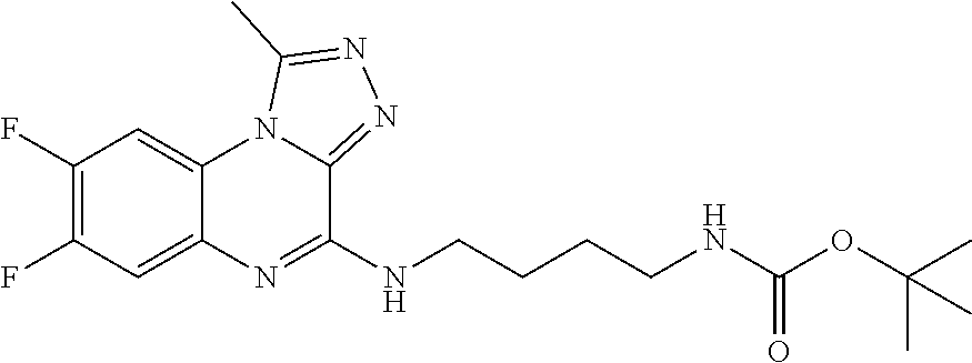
C1(F)=C(F)C=C2C(=C1)N1C(=NN=C1C)C(NCCCCNC(OC(C)(C)C)=O)=N2
